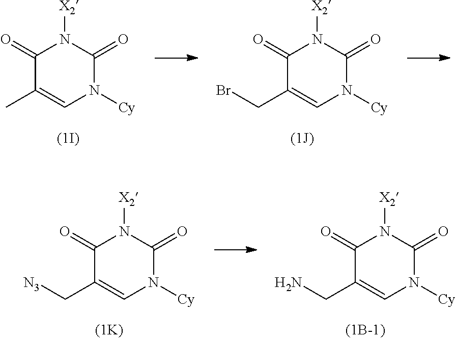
C1(=O)C(C)=CN([Cy])C(=O)N1[X2].C1(=O)C(CBr)=CN([Cy])C(=O)N1[X2].C1(=O)C(CN)=CN([Cy])C(=O)N1[X2].C1(=O)C(C[N3])=CN([Cy])C(=O)N1[X2]
